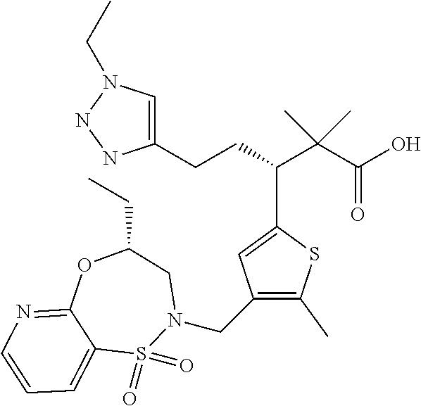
C1=C(CCC(C(C(O)=O)(C)C)C2=CC(CN3CC(CC)OC4=NC=CC=C4S3(=O)=O)=C(C)S2)NNN1CC
